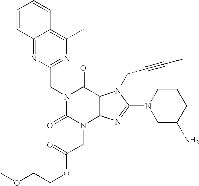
C12=NC(CN3C(=O)N(CC(OCCOC)=O)C4=C(C3=O)N(CC#CC)C(N3CC(N)CCC3)=N4)=NC(C)=C1C=CC=C2
